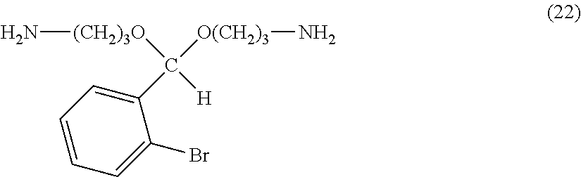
C1=CC=C(Br)C(C([H])([(CH2)3O]N)[O(CH2)3]N)=C1
